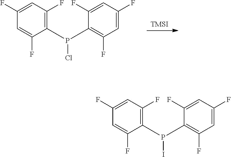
[TMSI].C1=C(F)C(P(C2=C(F)C=C(F)C=C2F)Cl)=C(F)C=C1F.C1=C(F)C(P(C2=C(F)C=C(F)C=C2F)I)=C(F)C=C1F
